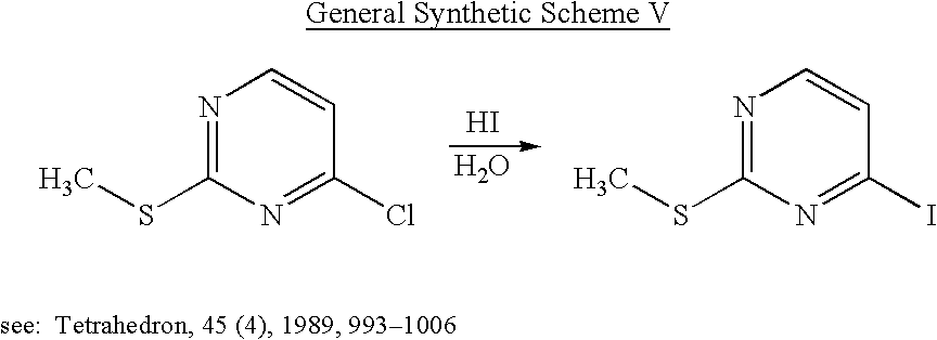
CSC1=NC=CC(Cl)=N1.I.O.CSC1=NC=CC(I)=N1
